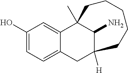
C1CC2(C)C3=CC(O)=CC=C3CC([H])(CCC1)C2N
